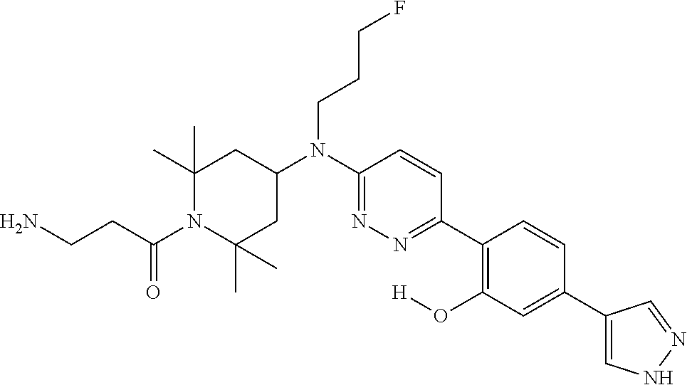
C1(C)(C)CC(N(C2=NN=C(C3=C(O[H])C=C(C4=CNN=C4)C=C3)C=C2)CCCF)CC(C)(C)N1C(CCN)=O
